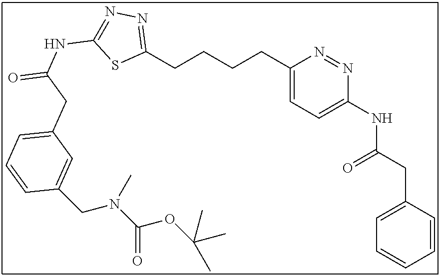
C1(CCCCC2=CC=C(NC(CC3=CC=CC=C3)=O)N=N2)=NN=C(NC(=O)CC2=CC=CC(CN(C(=O)OC(C)(C)C)C)=C2)S1
